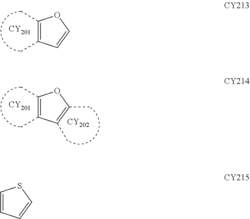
C1(C)=C(C)C=CO1.[CY201].C1(C)=C(C)C(C)=C(C)O1.[CY201].[CY202].C1=CC=CS1
